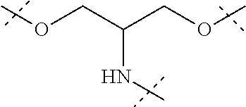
N(C(COC)COC)C
